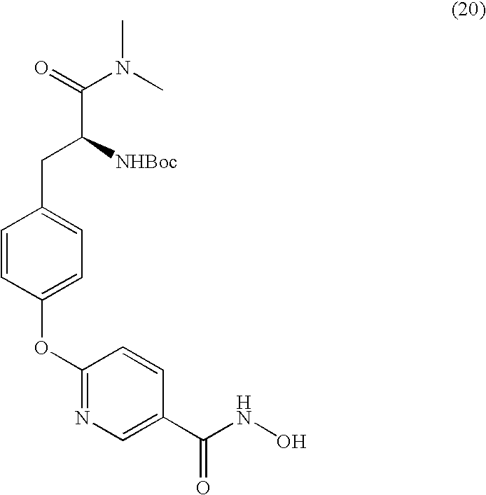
C1(OC2=CC=C(CC(C(=O)N(C)C)[NHBoc])C=C2)=NC=C(C(NO)=O)C=C1
